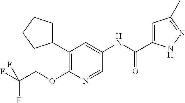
C1(C2CCCC2)=C(OCC(F)(F)F)N=CC(NC(C2=CC(C)=NN2)=O)=C1
